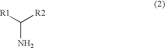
C(N)([R1])[R2]
